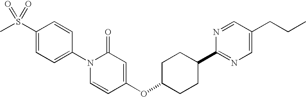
C1(S(C)(=O)=O)=CC=C(N2C=CC(OC3CCC(C4=NC=C(CCC)C=N4)CC3)=CC2=O)C=C1
